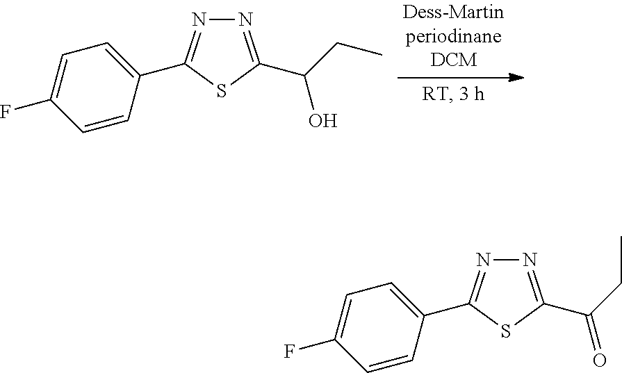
N1=C(C(O)CC)SC(C2=CC=C(F)C=C2)=N1.N1=C(C(=O)CC)SC(C2=CC=C(F)C=C2)=N1
